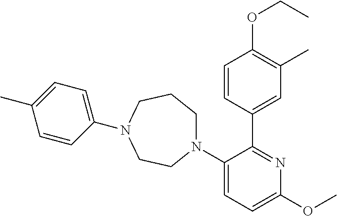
C1(C2=CC(C)=C(OCC)C=C2)=NC(OC)=CC=C1N1CCCN(C2=CC=C(C)C=C2)CC1
